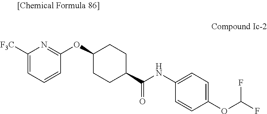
O(C1CCC(C(NC2=CC=C(OC(F)F)C=C2)=O)CC1)C1=NC([F3C])=CC=C1
